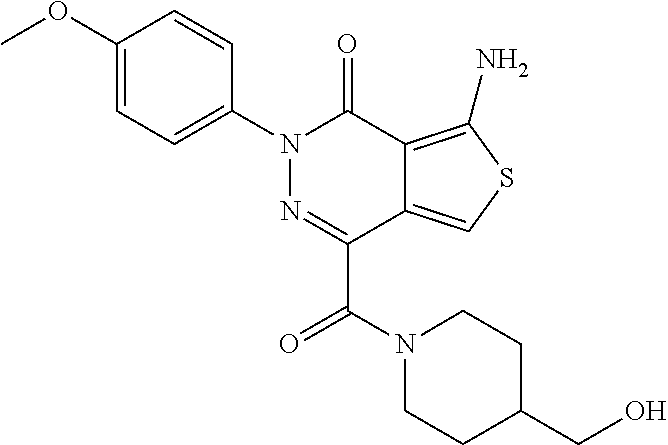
C1(OC)=CC=C(N2N=C(C(N3CCC(CO)CC3)=O)C3=CSC(N)=C3C2=O)C=C1
